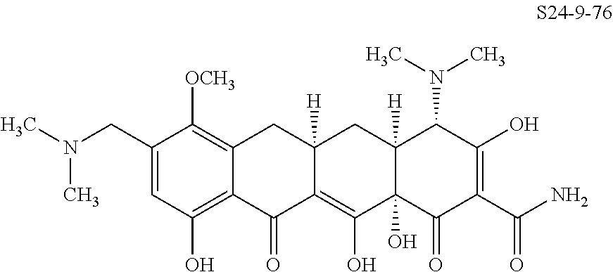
C1=C(CN(C)C)C([OCH3])=C2C(=C1O)C(=O)C1=C(O)C3(O)C([H])(CC1([H])C2)C(N(C)C)C(O)=C(C(N)=O)C3=O
